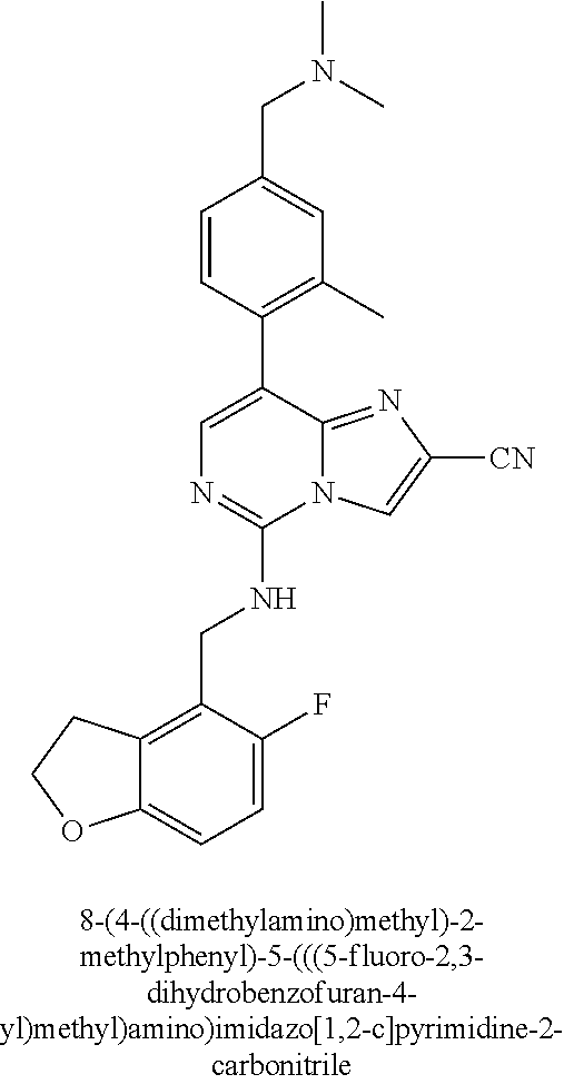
C12=CC=C(F)C(CNC3=NC=C(C4=C(C)C=C(CN(C)C)C=C4)C4=NC([CN])=CN34)=C1CCO2
